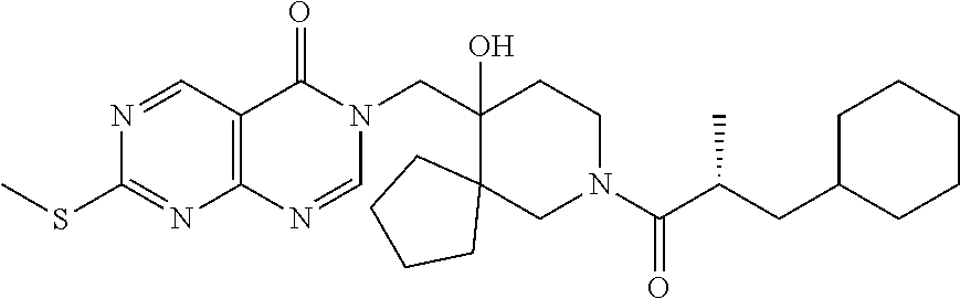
C1(SC)=NC2=C(C=N1)C(=O)N(CC1(O)C3(CN(C(C(CC4CCCCC4)C)=O)CC1)CCCC3)C=N2
